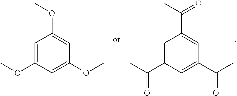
C1=C(C(C)=O)C=C(C(C)=O)C=C1C(C)=O.C1=C(OC)C=C(OC)C=C1OC
